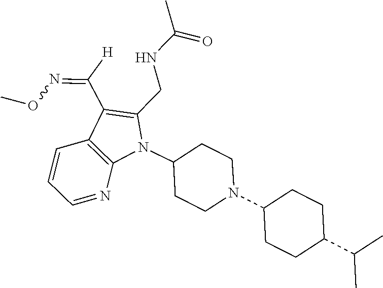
N1(C2CCN(C3CCC(C(C)C)CC3)CC2)C(CNC(C)=O)=C(C([H])=NOC)C2=C1N=CC=C2
